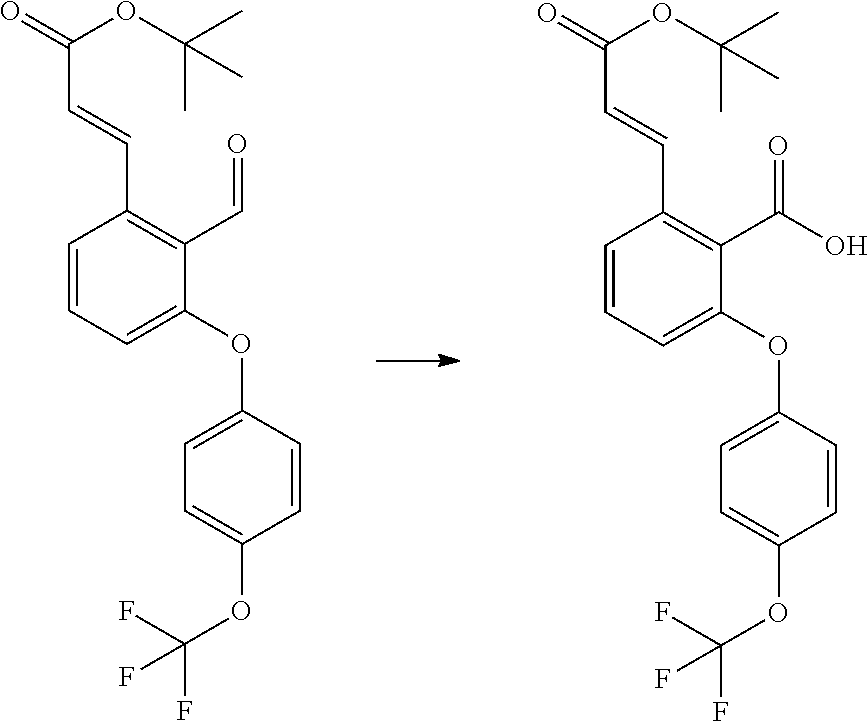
C(C=CC1=C(C=O)C(OC2=CC=C(OC(F)(F)F)C=C2)=CC=C1)(OC(C)(C)C)=O.C(C=CC1=C(C(=O)O)C(OC2=CC=C(OC(F)(F)F)C=C2)=CC=C1)(OC(C)(C)C)=O
